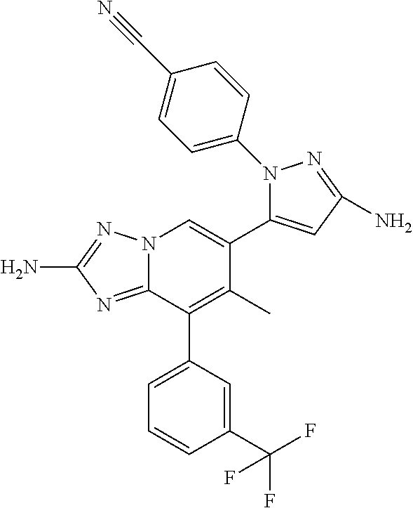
N12C(=NC(N)=N1)C(C1=CC=CC(C(F)(F)F)=C1)=C(C)C(C1=CC(N)=NN1C1=CC=C(C#N)C=C1)=C2
